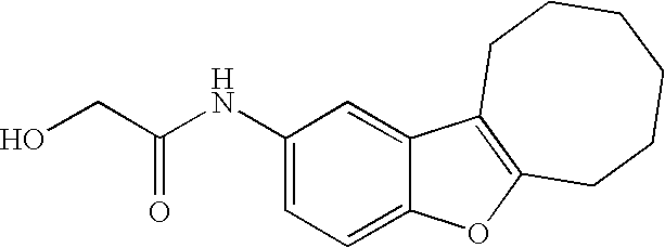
C1(NC(CO)=O)=CC=C2C(=C1)C1=C(O2)CCCCCC1
